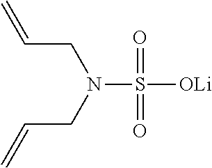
N(S([OLi])(=O)=O)(CC=C)CC=C
